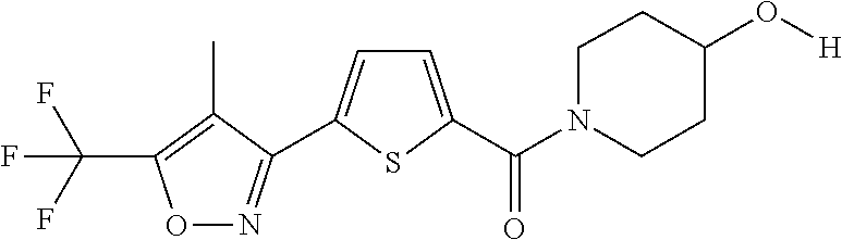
C(F)(F)(C1=C(C)C(C2=CC=C(C(N3CCC(O[H])CC3)=O)S2)=NO1)F
